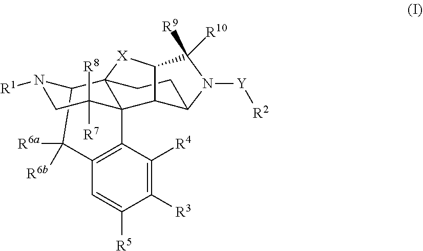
C12=C(C([R4])=C([R3])C([R5])=C1)C13C4(C(N([R1])CC1([R8])[R7])C2([R6a])[R6b])CCC1C3C([X]4)C([R10])([R9])N1[Y][R2]
